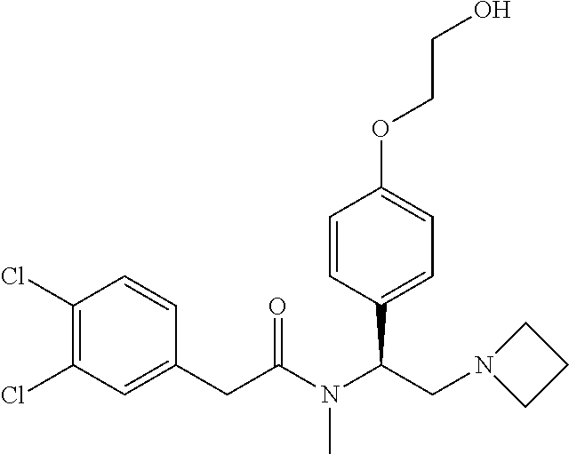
C1(CC(N(C(CN2CCC2)C2=CC=C(OCCO)C=C2)C)=O)=CC(Cl)=C(Cl)C=C1
